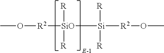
[R2]([SiO]([Si]([R])([R])[R2]OC)([R])[R])OC
